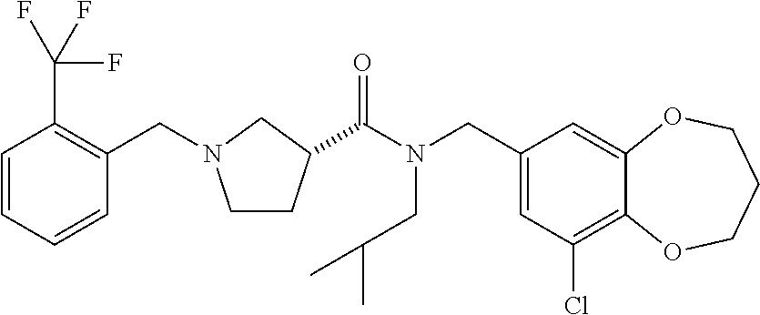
C1(CN(C(=O)C2CCN(CC3=C(C(F)(F)F)C=CC=C3)C2)CC(C)C)=CC(Cl)=C2C(=C1)OCCCO2
